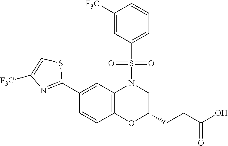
C1(C2=NC([F3C])=CS2)=CC2=C(C=C1)OC(CCC(O)=O)CN2S(C1=CC=CC([F3C])=C1)(=O)=O
